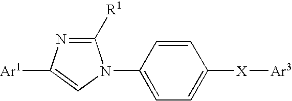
C1([R1])=NC([Ar1])=CN1C1=CC=C([X][Ar3])C=C1
